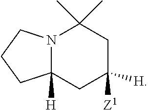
N12C([H])(CC([Z1])([H])CC1(C)C)CCC2
